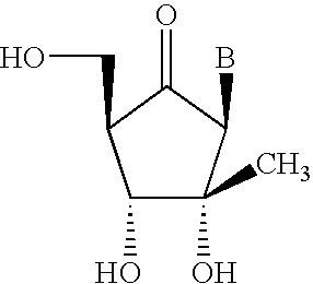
C1(O)C(O)(C)C(B)C(=O)C1CO
